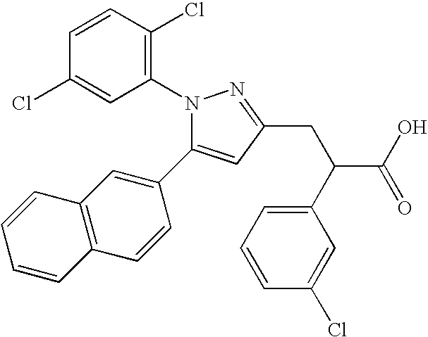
N1(C2=C(Cl)C=CC(Cl)=C2)C(C2=CC3=C(C=C2)C=CC=C3)=CC(CC(C2=CC=CC(Cl)=C2)C(O)=O)=N1
